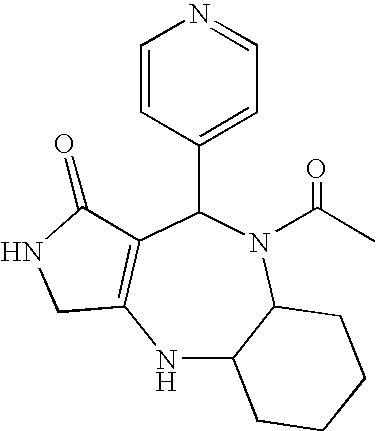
N1C2C(N(C(C)=O)C(C3=CC=NC=C3)C3=C1CNC3=O)CCCC2
